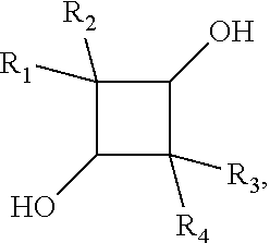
C1([R2])([R1])C(O)C([R4])([R3])C1O
